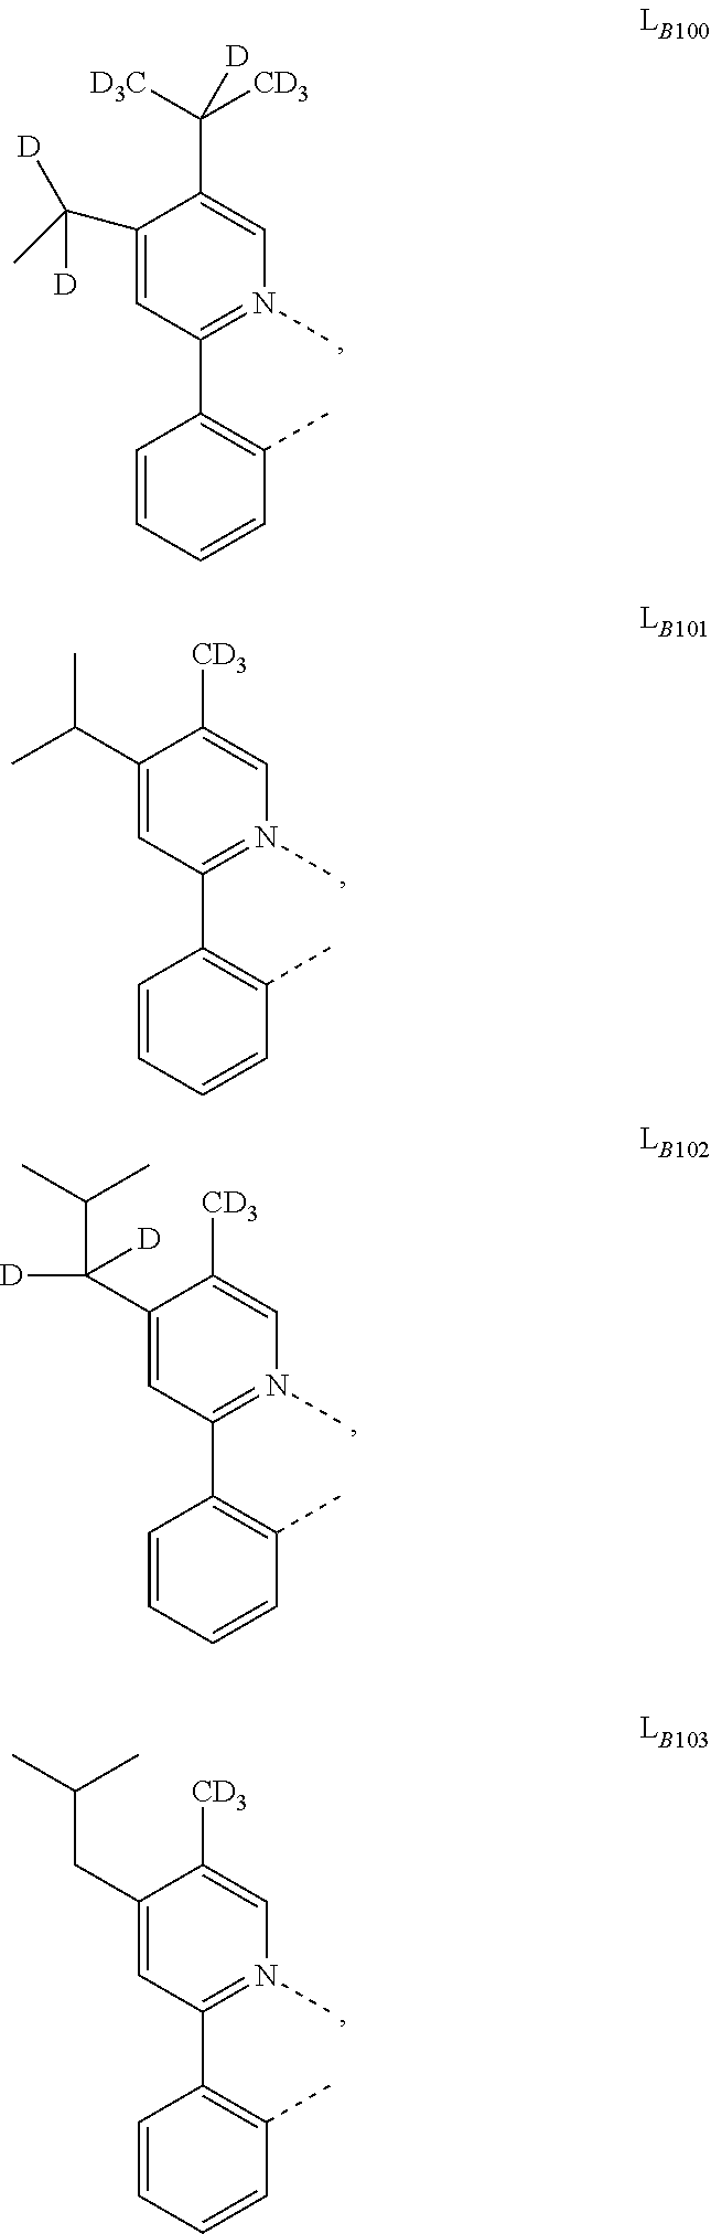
C1(C(C)([D])[D])=CC(C2=C(C)C=CC=C2)=N(C)C=C1C([CD3])([D3C])[D].C1(C(C)C)=CC(C2=C(C)C=CC=C2)=N(C)C=C1[CD3].C1(C([D])(C(C)C)[D])=CC(C2=C(C)C=CC=C2)=N(C)C=C1[CD3].C1(CC(C)C)=CC(C2=C(C)C=CC=C2)=N(C)C=C1[CD3]
